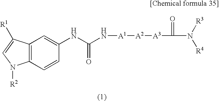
C12=C(C=CC(NC(N[A1][A2][A3]C(=O)N([R4])[R3])=O)=C1)N([R2])C=C2[R1]
